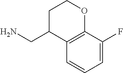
C12=C(C(F)=CC=C1)OCCC2CN
